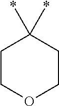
C1COCCC1(*)*
